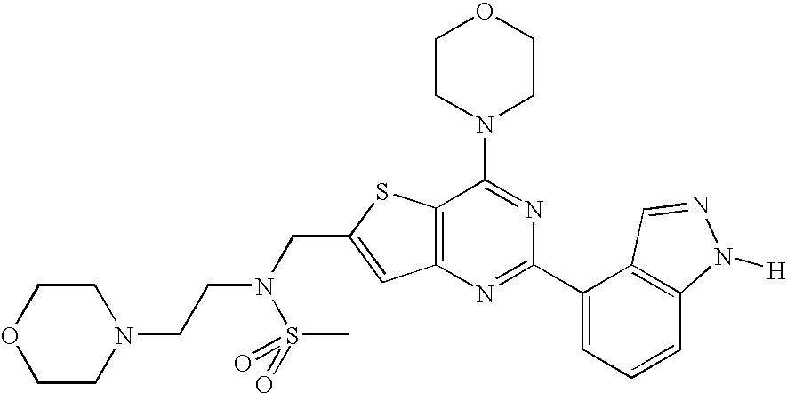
C1CN(C2=NC(C3=CC=CC4=C3C=NN4[H])=NC3=C2SC(CN(CCN2CCOCC2)S(=O)(C)=O)=C3)CCO1
